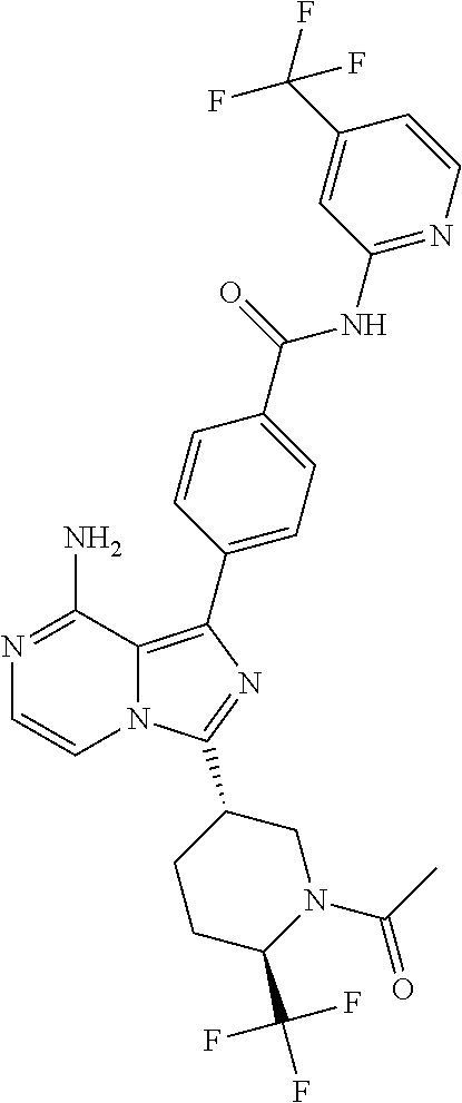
N12C(=C(C3=CC=C(C(=O)NC4=NC=CC(C(F)(F)F)=C4)C=C3)N=C1C1CCC(C(F)(F)F)N(C(C)=O)C1)C(N)=NC=C2
